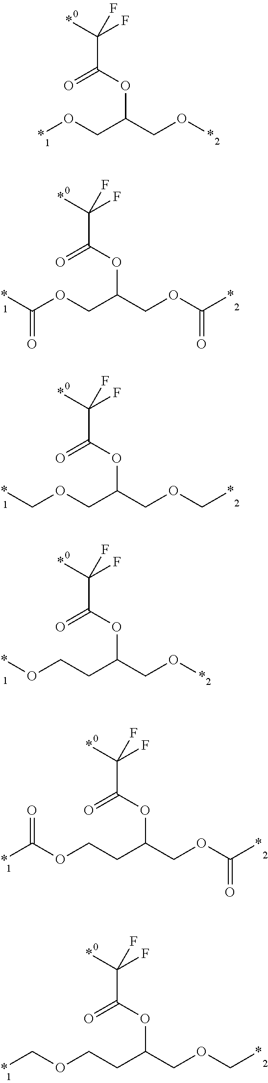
C(C(CO*)OC(C(*)(F)F)=O)O*.C(C(COC(*)=O)OC(C(*)(F)F)=O)OC(*)=O.C(C(COC*)OC(C(*)(F)F)=O)OC*.C(C(CCO*)OC(C(*)(F)F)=O)O*.C(C(CCOC(*)=O)OC(C(*)(F)F)=O)OC(*)=O.C(C(CCOC*)OC(C(*)(F)F)=O)OC*
